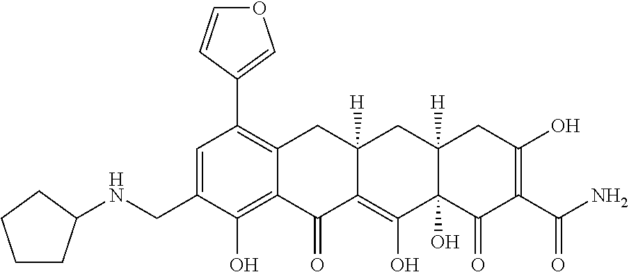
C1=C(CNC2CCCC2)C(O)=C2C(=C1C1=COC=C1)CC1([H])C(=C(O)C3(O)C([H])(C1)CC(O)=C(C(N)=O)C3=O)C2=O
